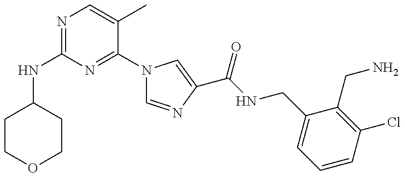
N(C1=NC=C(C)C(N2C=NC(C(=O)NCC3=CC=CC(Cl)=C3CN)=C2)=N1)C1CCOCC1
